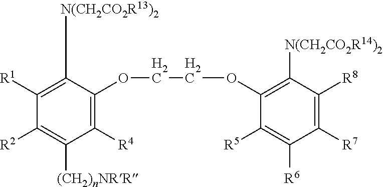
C1([R2])=C([(CH2)nNRR])C([R4])=C(OCCOC2=C([N(CH2CO2R14)2])C([R8])=C([R7])C([R6])=C2[R5])C([N(CH2CO2R13)2])=C1[R1]
